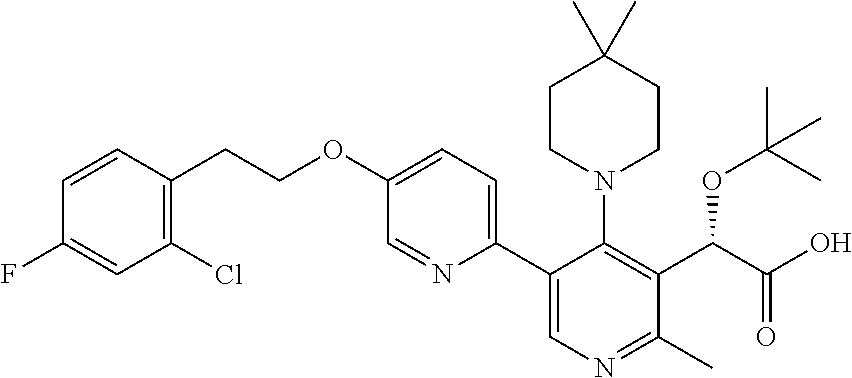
C1=CC(CCOC2=CC=C(C3=CN=C(C)C(C(C(O)=O)OC(C)(C)C)=C3N3CCC(C)(C)CC3)N=C2)=C(Cl)C=C1F
